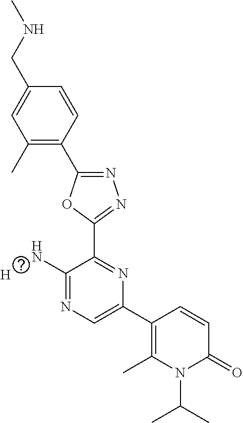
C1(C)=C(C2=NN=C(C3=NC(C4=C(C)N(C(C)C)C(=O)C=C4)=CN=C3N)O2)C=CC(CNC)=C1.[H]
